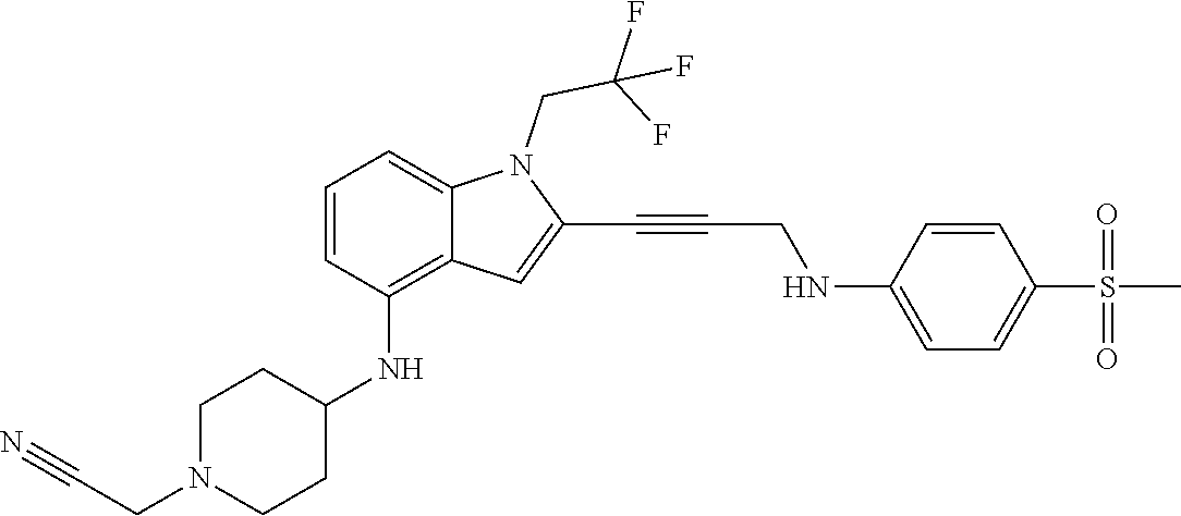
C(C#CC1=CC2=C(NC3CCN(CC#N)CC3)C=CC=C2N1CC(F)(F)F)NC1=CC=C(S(C)(=O)=O)C=C1
